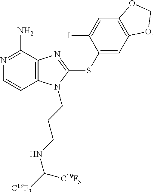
C12=C(C(N)=NC=C1)N=C(SC1=CC3=C(C=C1I)OCO3)N2CCCNC([C19F3])[C19F3]
